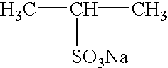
CC([SO3Na])C
